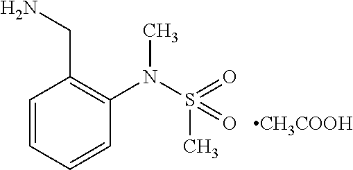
C1=CC=CC(N(S(=O)(C)=O)C)=C1CN.[CH3COOH]
